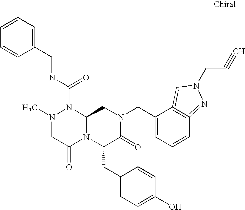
N1(C)CC(=O)N2C(N1C(NCC1=CC=CC=C1)=O)CN(CC1=CC=CC3=C1=CN(CC#C)N=3)C(=O)C2CC1=CC=C(O)C=C1
